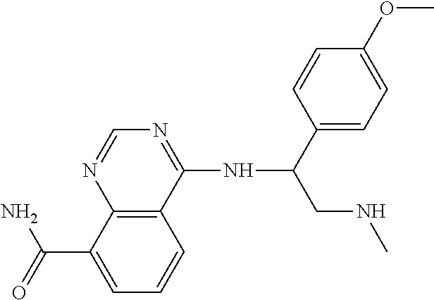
C12=C(C(NC(CNC)C3=CC=C(OC)C=C3)=NC=N1)C=CC=C2C(=O)N
